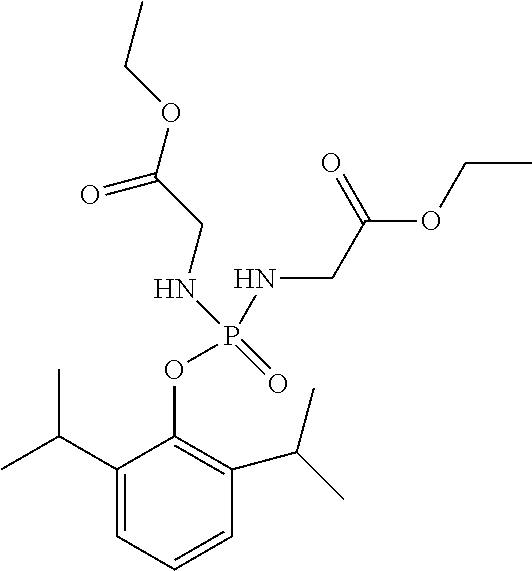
C1(C(C)C)=CC=CC(C(C)C)=C1OP(=O)(NCC(OCC)=O)NCC(OCC)=O
